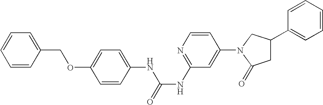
C1=CC(N2C(=O)CC(C3=CC=CC=C3)C2)=CC(NC(=O)NC2=CC=C(OCC3=CC=CC=C3)C=C2)=N1
